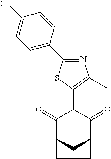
C1(=O)C2CC(C(=O)C1C1=C(C)N=C(C3=CC=C(Cl)C=C3)S1)CC2
